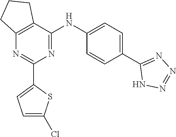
C1(C2=CC=C(Cl)S2)=NC2=C(C(NC3=CC=C(C4=NN=NN4)C=C3)=N1)CCC2
